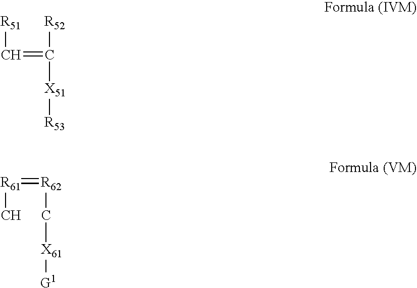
[R51]C=C([R52])[X51][R53].[R61](C)=[R62]C[X61][G1]
